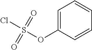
ClS(OC1=CC=CC=C1)(=O)=O
